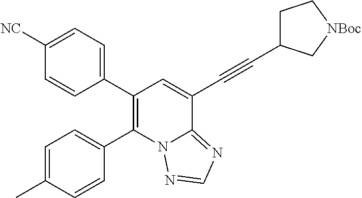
C1([NC])=CC=C(C2=C(C3=CC=C(C)C=C3)N3C(=NC=N3)C(C#CC3CC[NBoc]C3)=C2)C=C1
